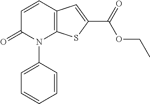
C1=CC2=C(N(C3=CC=CC=C3)C1=O)SC(C(OCC)=O)=C2
